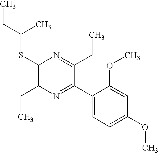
C1(SC(CC)C)=C(CC)N=C(C2=CC=C(OC)C=C2OC)C(CC)=N1
